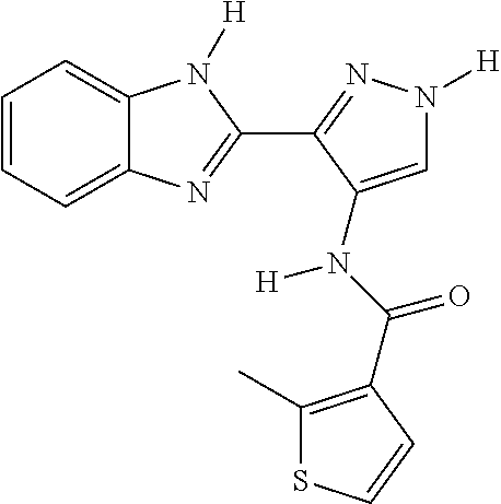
C1=CC=C2C(=C1)N([H])C(C1=NN([H])C=C1N(C(=O)C1=C(C)SC=C1)[H])=N2
